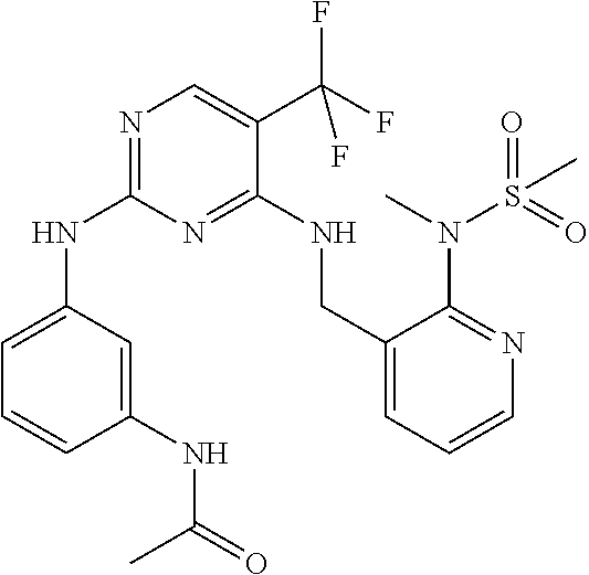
C1(NC(=O)C)=CC(NC2=NC=C(C(F)(F)F)C(NCC3=CC=CN=C3N(S(C)(=O)=O)C)=N2)=CC=C1
